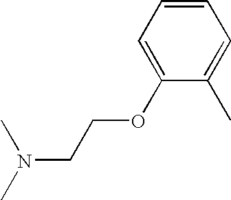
CN(C)CCOC1=CC=CC=C1C
